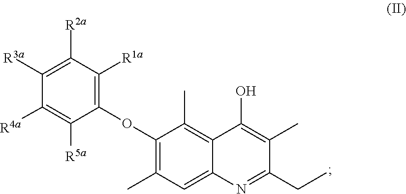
C1(OC2=C(C)C=C3C(=C2C)C(O)=C(C)C(CC)=N3)=C([R1a])C([R2a])=C([R3a])C([R4a])=C1[R5a]
